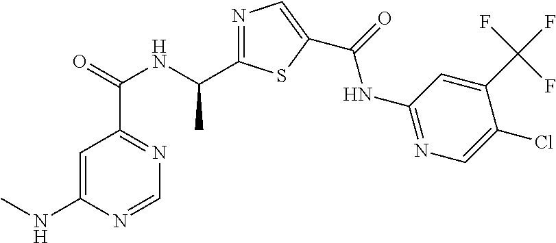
C1=C(NC)N=CN=C1C(=O)NC(C1=NC=C(C(=O)NC2=NC=C(Cl)C(C(F)(F)F)=C2)S1)C
